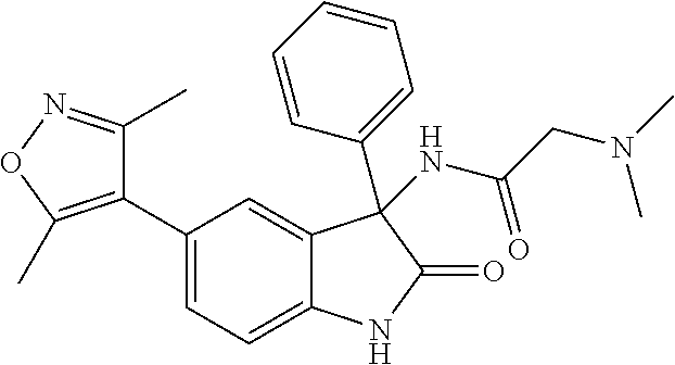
C1(C2=C(C)ON=C2C)=CC=C2C(=C1)C(C1=CC=CC=C1)(NC(CN(C)C)=O)C(=O)N2
